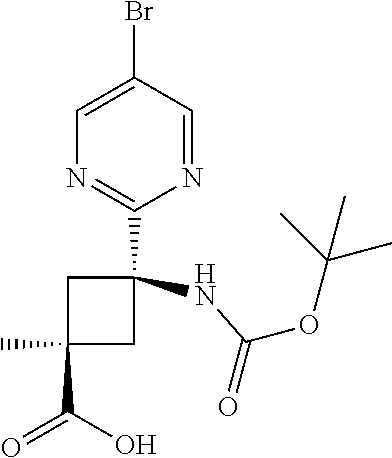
C1=C(Br)C=NC(C2(NC(OC(C)(C)C)=O)CC(C)(C(O)=O)C2)=N1
